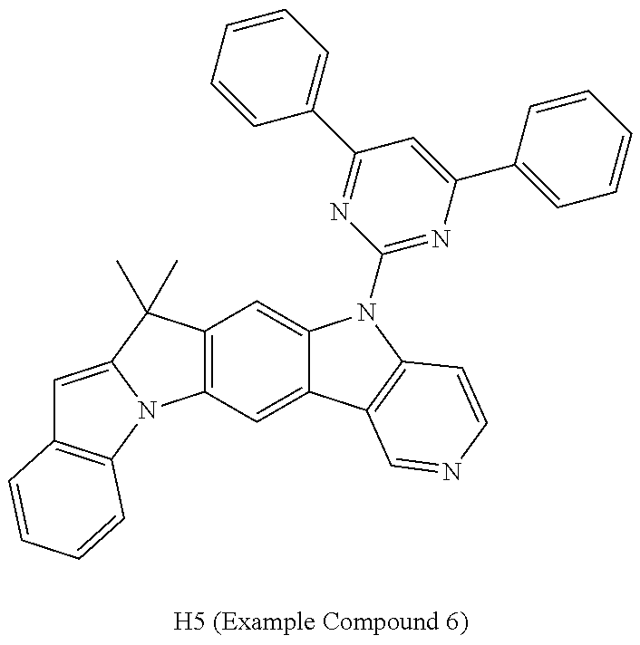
C12=C(C=C3C(=C1)N(C1=NC(C4=CC=CC=C4)=CC(C4=CC=CC=C4)=N1)C1=C3C=NC=C1)N1C(=CC3=C1C=CC=C3)C2(C)C
